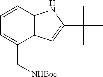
C12=C(C=CC=C1C[NHBoc])NC(C(C)(C)C)=C2
